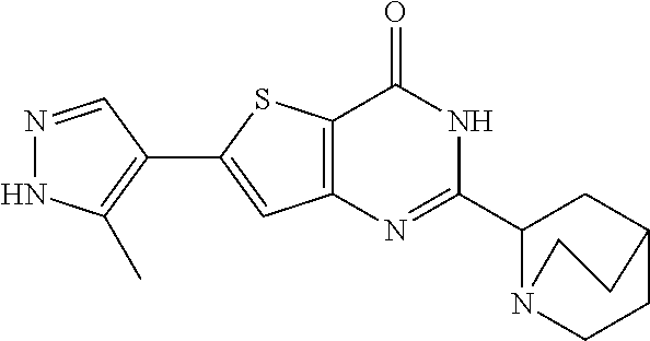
N1=CC(C2=CC3=C(S2)C(=O)NC(C2N4CCC(C2)CC4)=N3)=C(C)N1
